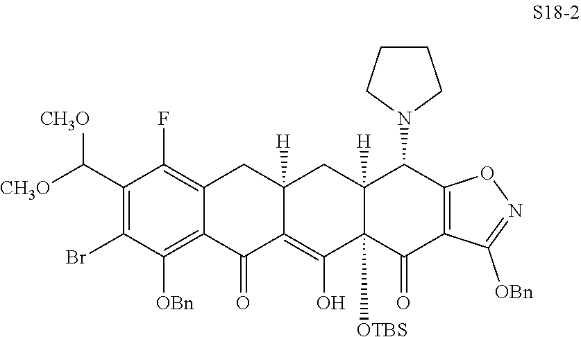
C1(C([CH3O])[CH3O])=C(Br)C([OBn])=C2C(=C1F)CC1([H])C(=C(O)C3([OTBS])C([H])(C1)C(N1CCCC1)C1=C(C3=O)C([OBn])=NO1)C2=O
